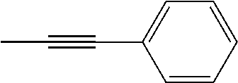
C1=CC=CC=C1C#CC
